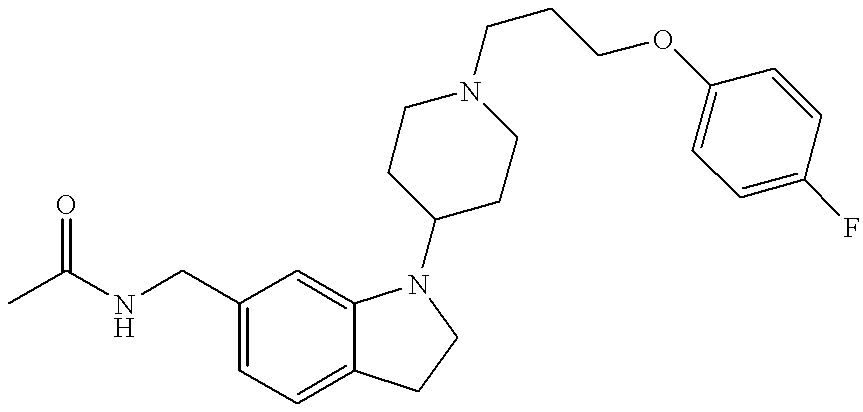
C(C1=CC=C2C(=C1)N(C1CCN(CCCOC3=CC=C(F)C=C3)CC1)CC2)NC(C)=O
